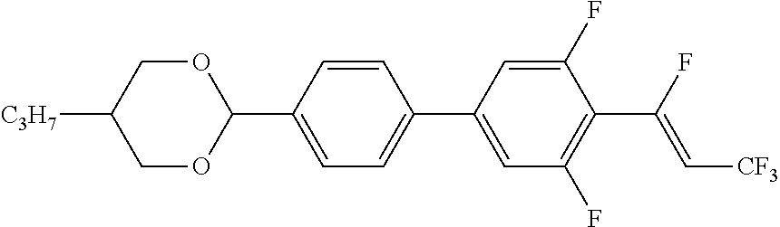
C1OC(C2=CC=C(C3=CC(F)=C(C(F)=C[CF3])C(F)=C3)C=C2)OCC1[C3H7]
